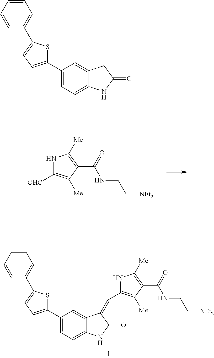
N1C([OHC])=C([Me])C(C(=O)NCC[NEt2])=C1[Me].C1(C2=CC=C(C3=CC=CC=C3)S2)=CC=C2C(=C1)CC(=O)N2.C1(C2=CC=C(C3=CC=CC=C3)S2)=CC=C2C(=C1)C(=CC1=C([Me])C(C(=O)NCC[NEt2])=C([Me])N1)C(=O)N2
